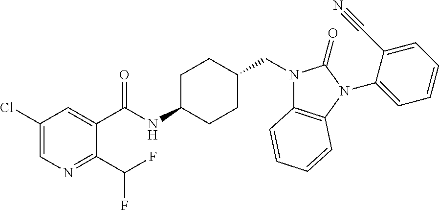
C1(Cl)=CN=C(C(F)F)C(C(NC2CCC(CN3C4=C(N(C5=CC=CC=C5C#N)C3=O)C=CC=C4)CC2)=O)=C1
